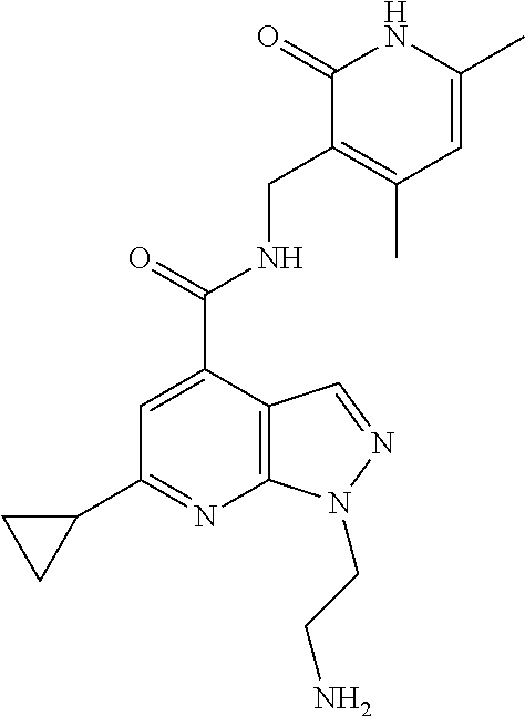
C1=C(C(=O)NCC2=C(C)C=C(C)NC2=O)C2=C(N=C1C1CC1)N(CCN)N=C2
